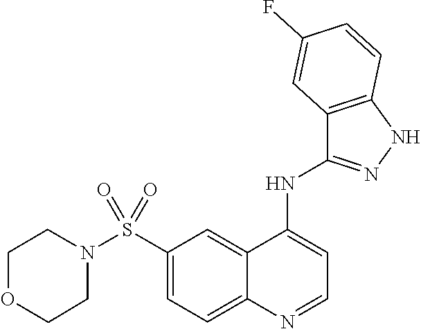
N1(S(C2=CC=C3C(=C2)C(NC2=NNC4=C2C=C(F)C=C4)=CC=N3)(=O)=O)CCOCC1
